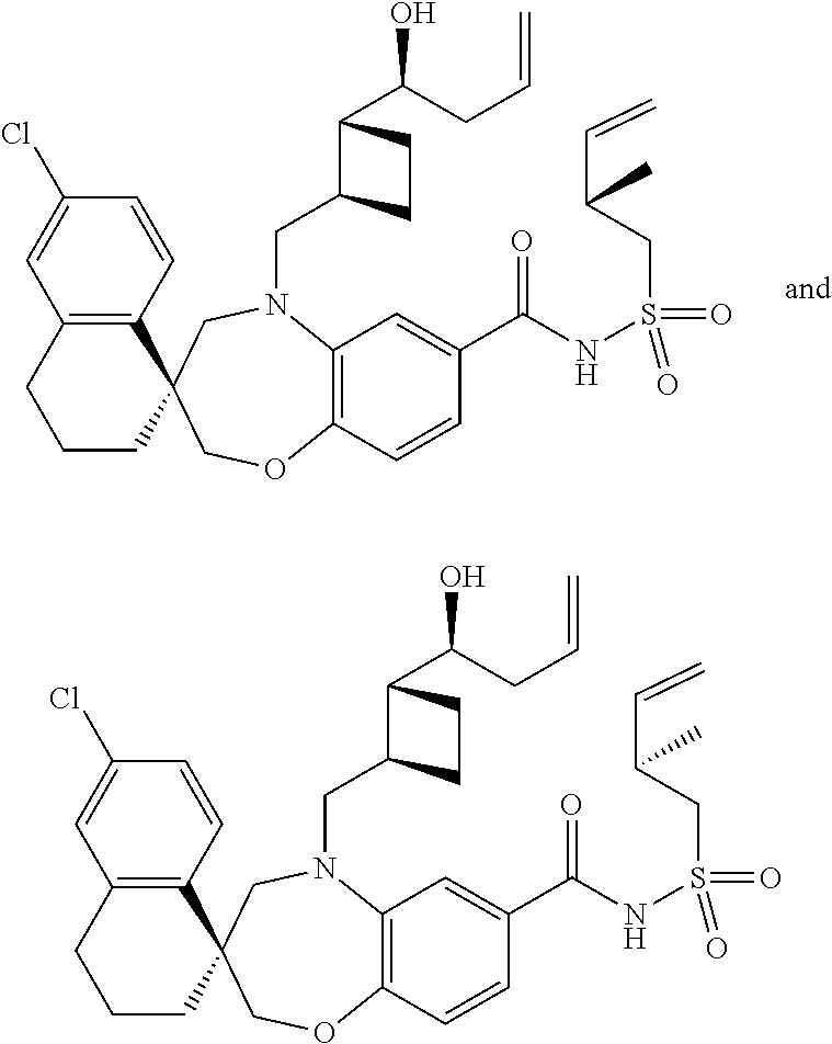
C12=C(C=CC(Cl)=C1)C1(CCC2)COC2=C(N(CC3C(C(O)CC=C)CC3)C1)C=C(C(NS(CC(C=C)C)(=O)=O)=O)C=C2.C12=C(C=CC(Cl)=C1)C1(CCC2)COC2=C(N(CC3C(C(O)CC=C)CC3)C1)C=C(C(NS(CC(C=C)C)(=O)=O)=O)C=C2
